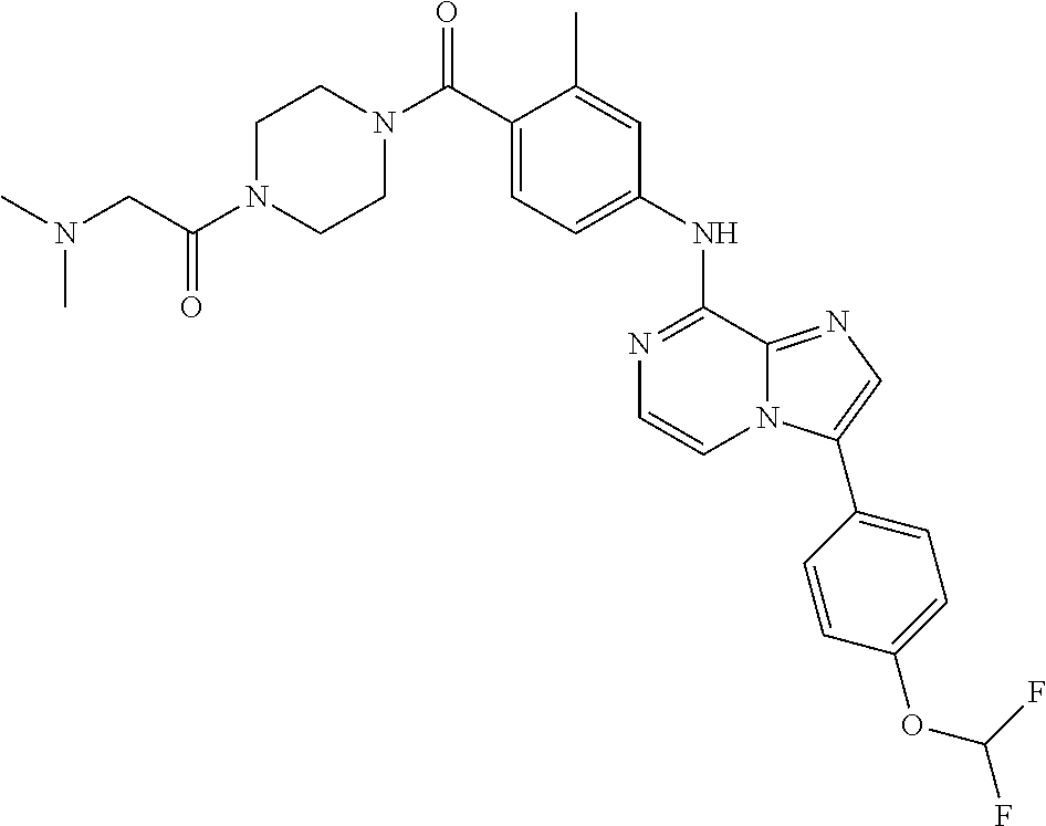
C1(NC2=NC=CN3C2=NC=C3C2=CC=C(OC(F)F)C=C2)=CC=C(C(N2CCN(C(CN(C)C)=O)CC2)=O)C(C)=C1
